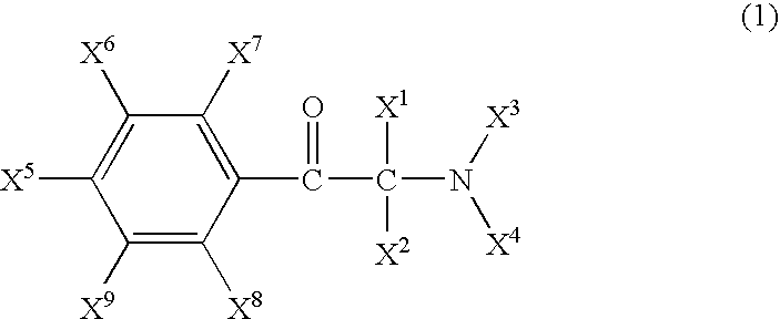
C1([X6])=C([X5])C([X9])=C([X8])C(C(C(N([X3])[X4])([X1])[X2])=O)=C1[X7]
